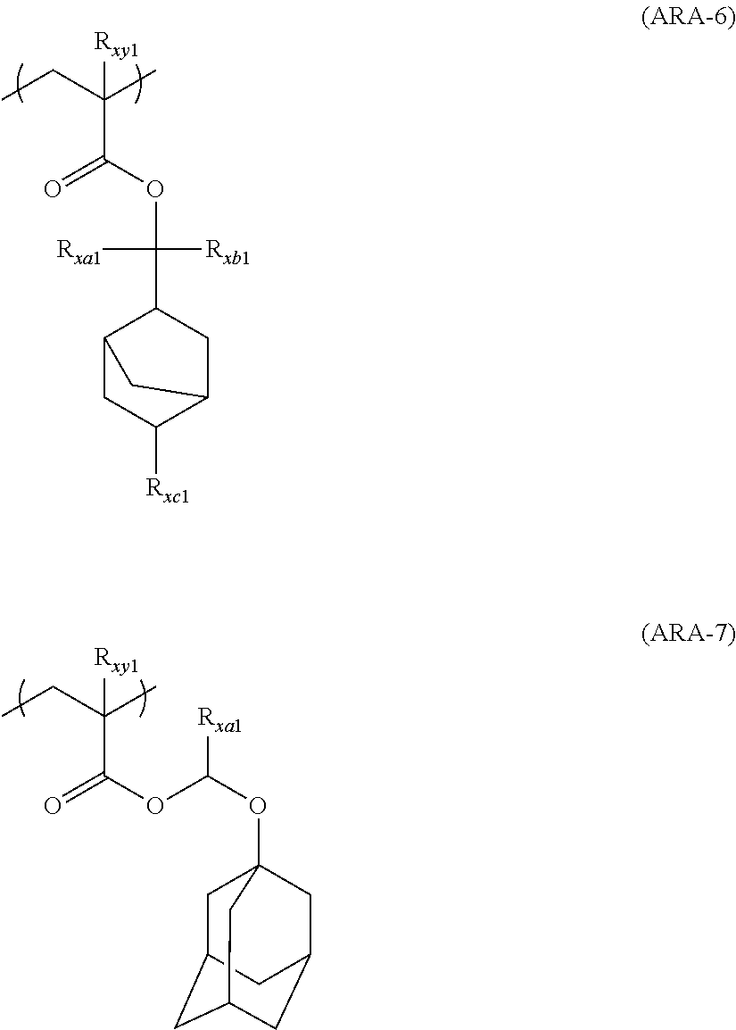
CCC(C)([Rxy1])C(=O)OC([Rxb1])([Rxa1])C1C2CC([Rxc1])C(C1)C2.CCC(C)([Rxy1])C(=O)OC(OC12CC3CC(CC(C1)C3)C2)[Rxa1]
